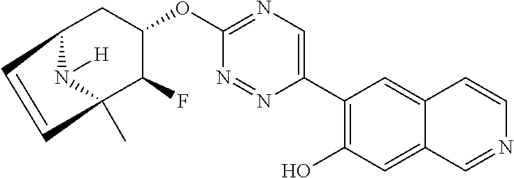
C12CC(OC3=NC=C(C4=C(O)C=C5C(=C4)C=CN=C5)N=N3)C(F)C(C)(N1[H])C=C2
